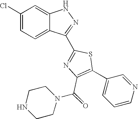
C1(Cl)=CC=C2C(=C1)NN=C2C1=NC(C(N2CCNCC2)=O)=C(C2=CC=CN=C2)S1
